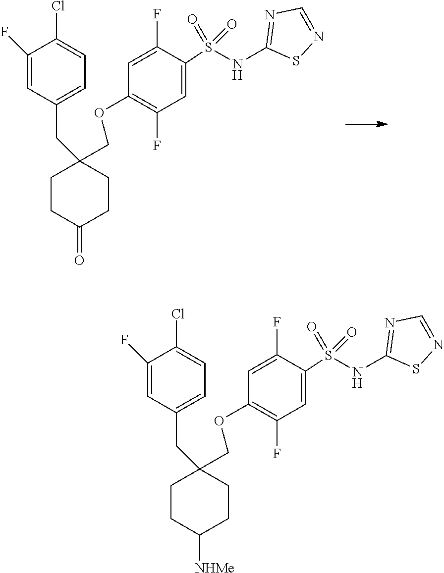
C(C1(COC2=C(F)C=C(S(NC3=NC=NS3)(=O)=O)C(F)=C2)CCC(=O)CC1)C1=CC=C(Cl)C(F)=C1.C(C1(COC2=C(F)C=C(S(NC3=NC=NS3)(=O)=O)C(F)=C2)CCC([NHMe])CC1)C1=CC=C(Cl)C(F)=C1
